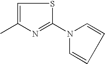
C1=C(C)N=C(N2C=CC=C2)S1
